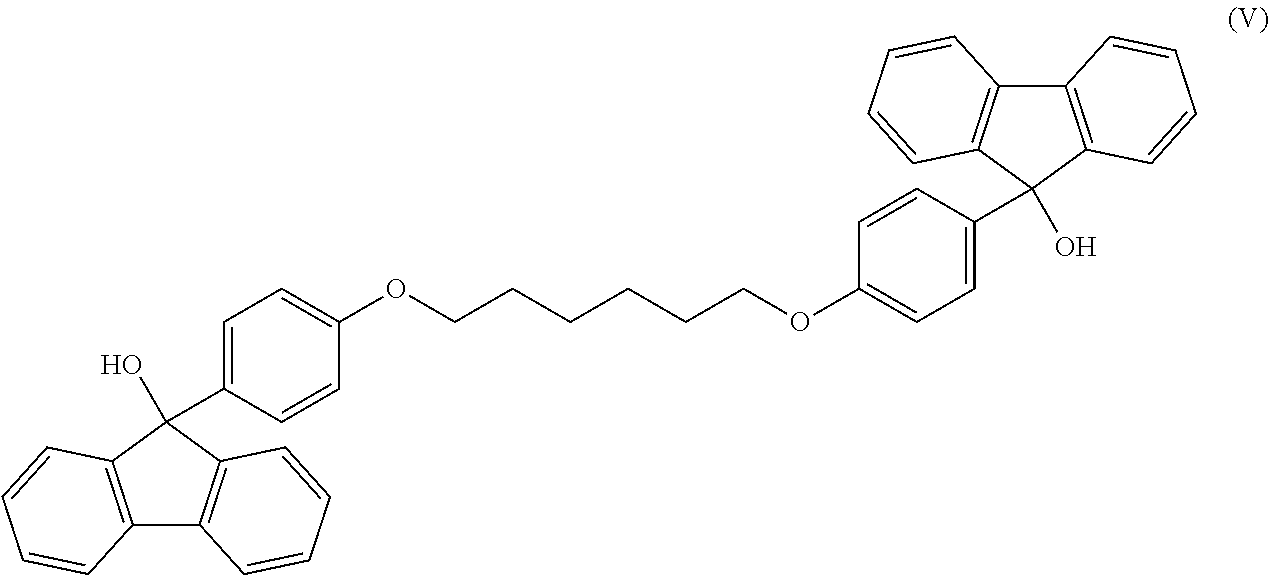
C12=C(C(C3=CC=C(OCCCCCCOC4=CC=C(C5(O)C6=C(C7=C5C=CC=C7)C=CC=C6)C=C4)C=C3)(O)C3=C1C=CC=C3)C=CC=C2
